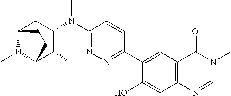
C1(N(C2=NN=C(C3=CC4=C(C=C3O)N=CN(C)C4=O)C=C2)C)CC2N(C)C(C1F)CC2
